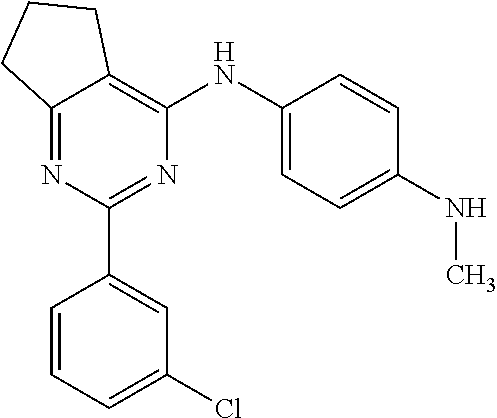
C12=NC(C3=CC(Cl)=CC=C3)=NC(NC3=CC=C(NC)C=C3)=C1CCC2
